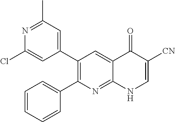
N1=C(C)C=C(C2=C(C3=CC=CC=C3)N=C3C(=C2)C(=O)C([CN])=CN3)C=C1Cl
